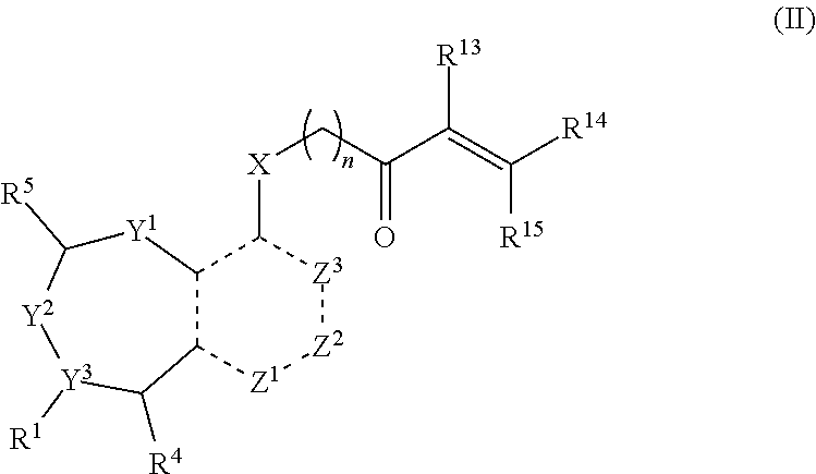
[Y1]1C([R5])[Y2][Y3]([R1])C([R4])C2C1C([X]CC(C(=C([R14])[R15])[R13])=O)[Z3][Z2][Z1]2
